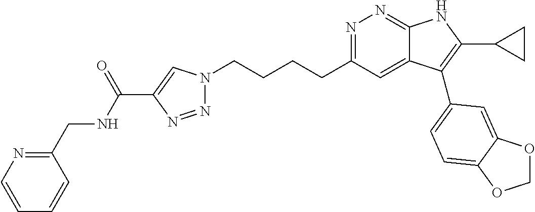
N1=C(CCCCN2N=NC(C(NCC3=NC=CC=C3)=O)=C2)C=C2C(=N1)NC(C1CC1)=C2C1=CC=C2C(=C1)OCO2
